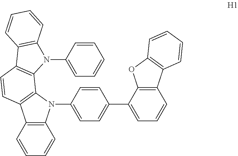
C1=CC(N2C3=C(C4=C2C2=C(C=C4)C4=C(N2C2=CC=C(C5=CC=CC6=C5OC5=C6C=CC=C5)C=C2)C=CC=C4)C=CC=C3)=CC=C1
